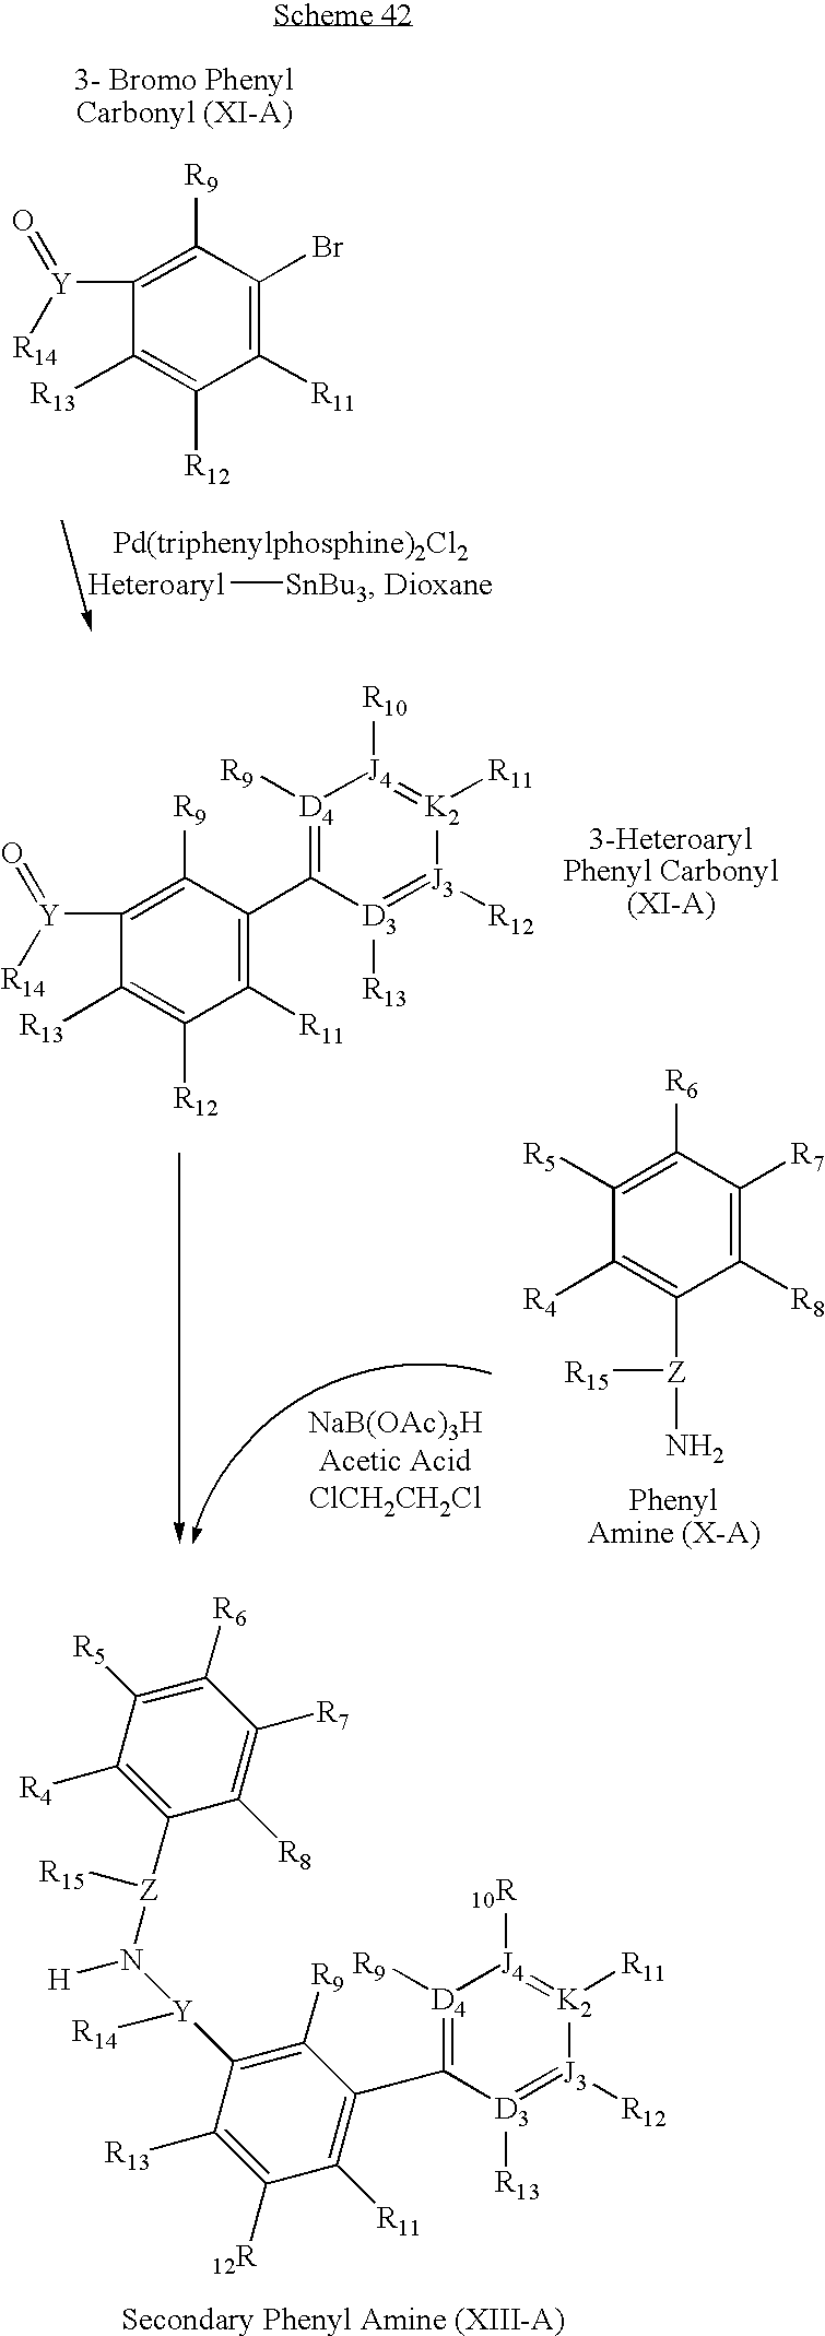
C1([R11])=C(Br)C([R9])=C([Y]([R14])=O)C([R13])=C1[R12].[Heteroaryl][SnBu3].C1([R6])=C([R5])C([R4])=C([Z](N([Y](C2=C([R9])C(C3=[D4]([R9])[J4]([10R])=[K2]([R11])[J3]([R12])=[D3]3[R13])=C([R11])C([12R])=C2[R13])[R14])[H])[R15])C([R8])=C1[R7].C1([R11])=C(C2=[D4]([R9])[J4]([R10])=[K2]([R11])[J3]([R12])=[D3]2[R13])C([R9])=C([Y]([R14])=O)C([R13])=C1[R12].C1([R8])=C([R7])C([R6])=C([R5])C([R4])=C1[Z](N)[R15]
